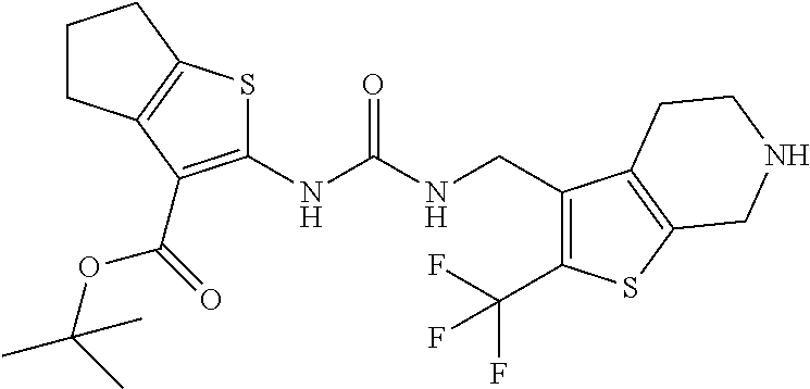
C1CC2=C(C1)SC(NC(NCC1=C(C(F)(F)F)SC3=C1CCNC3)=O)=C2C(OC(C)(C)C)=O
